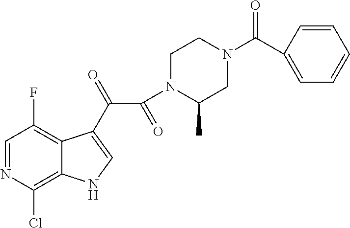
C1=NC(Cl)=C2C(=C1F)C(C(=O)C(=O)N1CCN(C(=O)C3=CC=CC=C3)CC1C)=CN2
